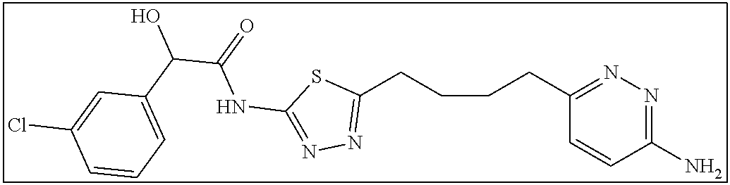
C1(CCCCC2=NN=C(NC(C(C3=CC=CC(Cl)=C3)O)=O)S2)=NN=C(N)C=C1
